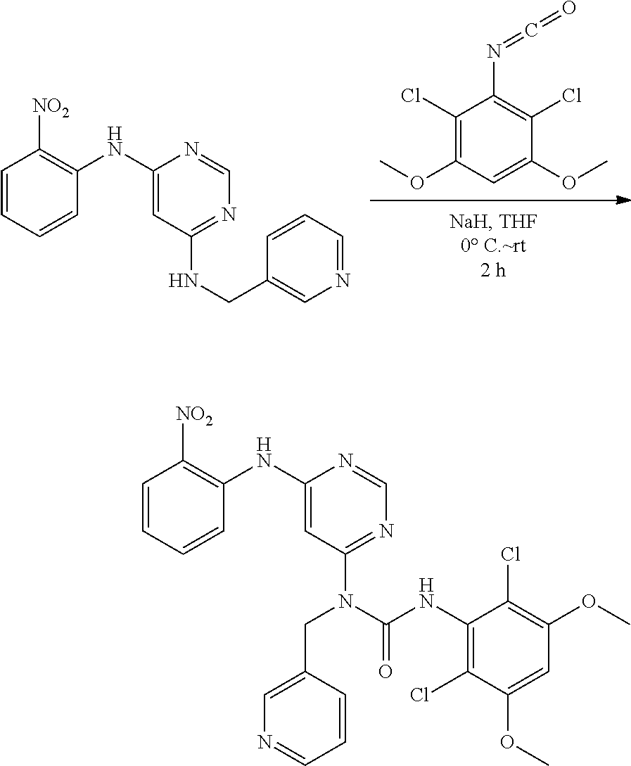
C1=CC=CC(NC2=CC(N(C(NC3=C(Cl)C(OC)=CC(OC)=C3Cl)=O)CC3=CN=CC=C3)=NC=N2)=C1[NO2].C1(Cl)=C(OC)C=C(OC)C(Cl)=C1N=C=O.C1=CC=CC(NC2=CC(NCC3=CN=CC=C3)=NC=N2)=C1[NO2]
